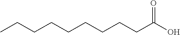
C(CCCCCCC(O)=O)CC
